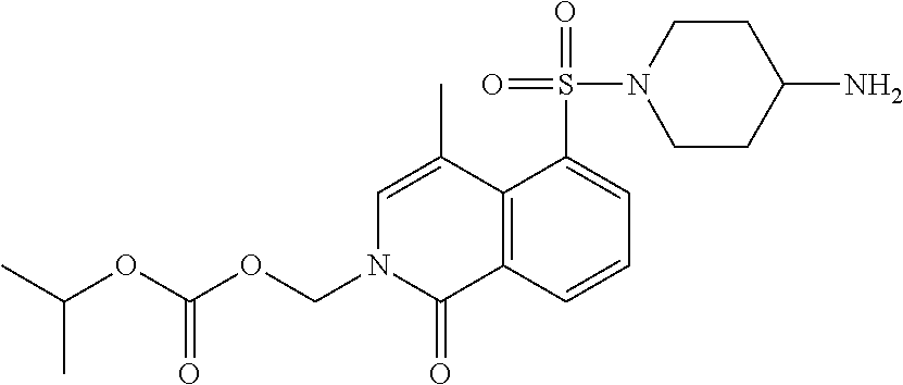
C12=C(C=CC=C1S(=O)(=O)N1CCC(N)CC1)C(=O)N(COC(OC(C)C)=O)C=C2C
